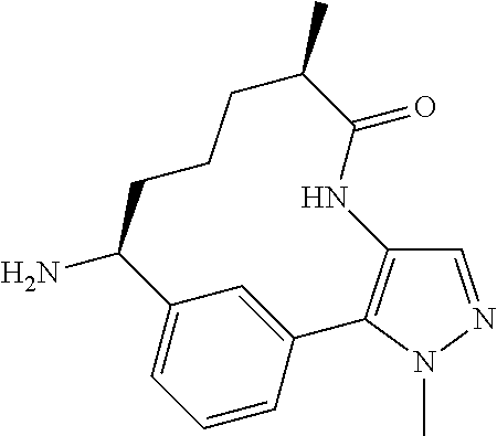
C1=NN(C)C2=C1NC(=O)C(C)CCCC(N)C1=CC=CC2=C1
